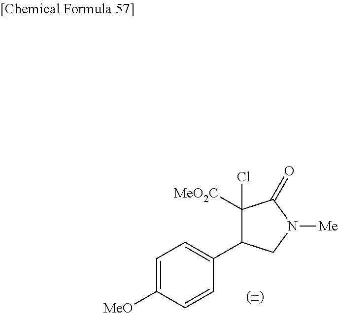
C1=C([MeO])C=CC(C2C([MeO2C])(Cl)C(=O)N([Me])C2)=C1
